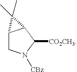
C12CN([CBz])C([CO2CH3])C1C2(C)C
